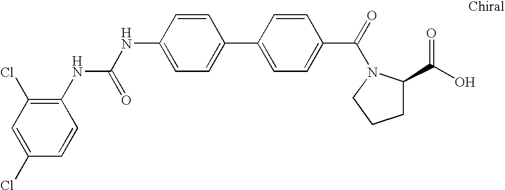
N(C1=CC=C(C2=CC=C(C(=O)N3C(C(O)=O)CCC3)C=C2)C=C1)C(=O)NC1=C(Cl)C=C(Cl)C=C1
